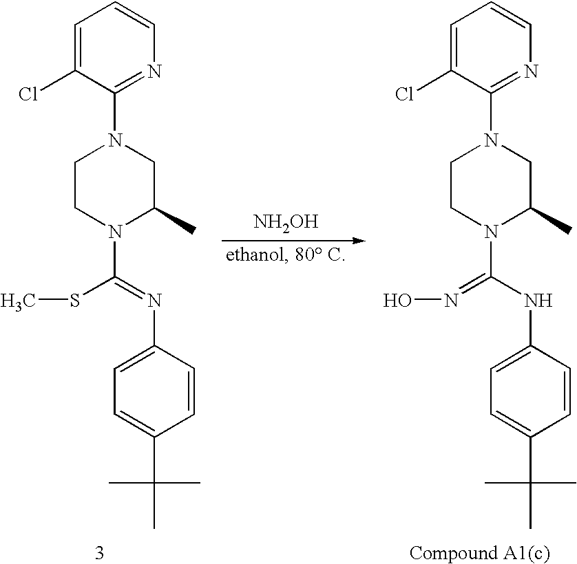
C1=C(Cl)C(N2CCN(C(=NC3=CC=C(C(C)(C)C)C=C3)SC)C(C)C2)=NC=C1.[NH2OH].C1=C(Cl)C(N2CCN(C(NC3=CC=C(C(C)(C)C)C=C3)=NO)C(C)C2)=NC=C1
